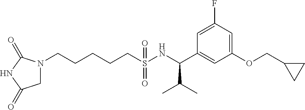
N1(CCCCCS(NC(C2=CC(OCC3CC3)=CC(F)=C2)C(C)C)(=O)=O)CC(=O)NC1=O
